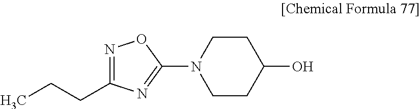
C1CC(O)CCN1C1=NC(CCC)=NO1
